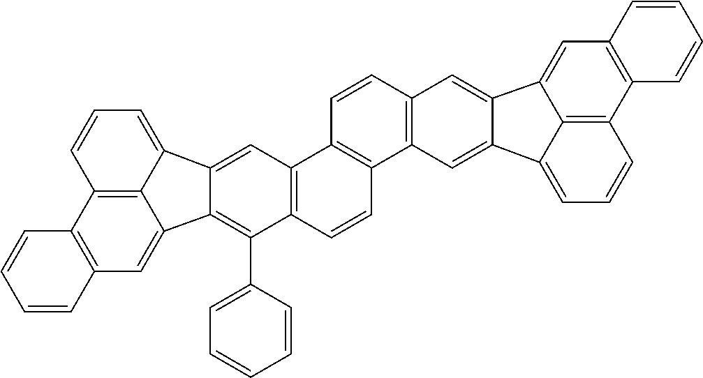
C12=C(C=C3C4=C1C=CC=C4C1=CC4=C(C=CC5=C4C=CC4=C5C=C5C(=C4)C4=CC6=C(C7=C4C5=CC=C7)C=CC=C6)C(C4=CC=CC=C4)=C31)C=CC=C2
